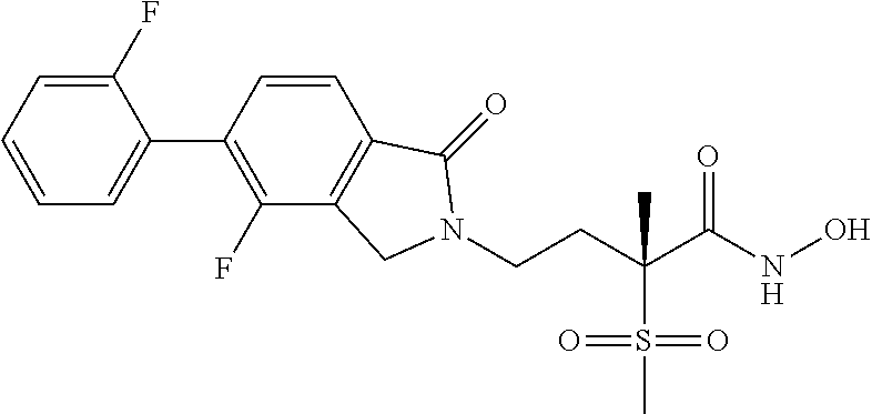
C1=CC=C(C2=C(F)C3=C(C=C2)C(=O)N(CCC(C(NO)=O)(S(C)(=O)=O)C)C3)C(F)=C1
